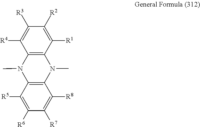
C12=C(C([R1])=C([R2])C([R3])=C1[R4])N(C)C1=C(N2C)C([R5])=C([R6])C([R7])=C1[R8]
